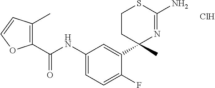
C(NC1=CC=C(F)C(C2(C)N=C(N)SCC2)=C1)(=O)C1=C(C)C=CO1.Cl
